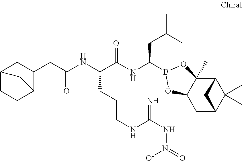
C12C3(C)C(CC(C1(C)C)C2)OB(C(NC(C(NC(=O)CC1C2CCC(C1)C2)CCCNC(N[N+](=O)[O-])=N)=O)CC(C)C)O3
